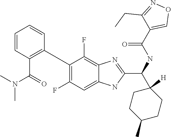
C1(C2=C(C(N(C)C)=O)C=CC=C2)=C(F)C=C2C(=C1F)N=C(C(NC(C1=CON=C1CC)=O)C1([H])CCC(C)CC1)N2
